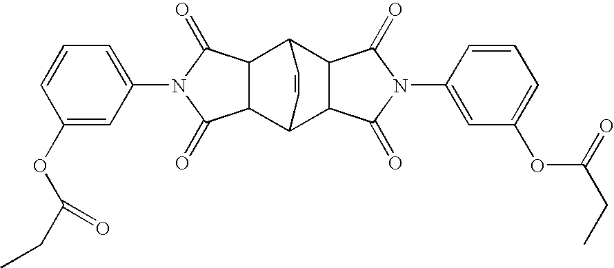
C1(OC(CC)=O)=CC(N2C(=O)C3C4C5C(C(C3C2=O)C=C4)C(=O)N(C2=CC(OC(=O)CC)=CC=C2)C5=O)=CC=C1
